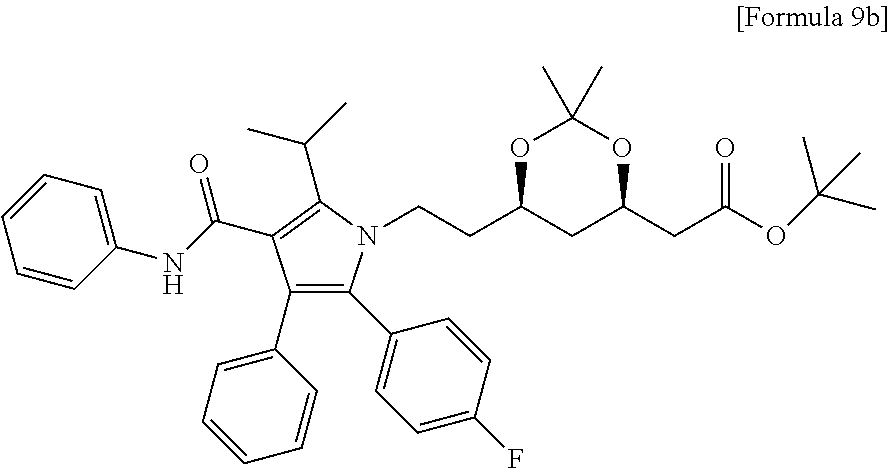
C1(C2=CC=CC=C2)=C(C2=CC=C(F)C=C2)N(CCC2CC(CC(OC(C)(C)C)=O)OC(C)(C)O2)C(C(C)C)=C1C(NC1=CC=CC=C1)=O
